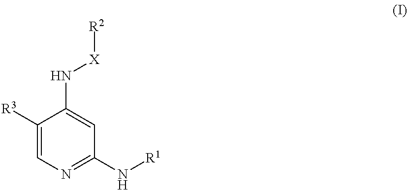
C1([R3])=CN=C(N[R1])C=C1N[X][R2]
